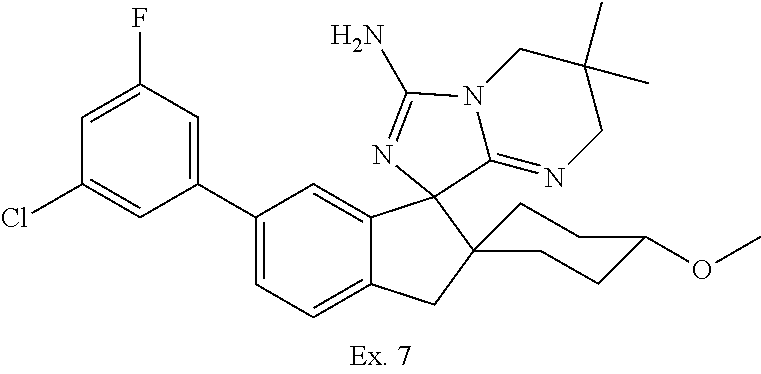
C1(C2=CC=C3C(=C2)C2(C4(C3)CCC(OC)CC4)C3=NCC(C)(C)CN3C(N)=N2)=CC(F)=CC(Cl)=C1
